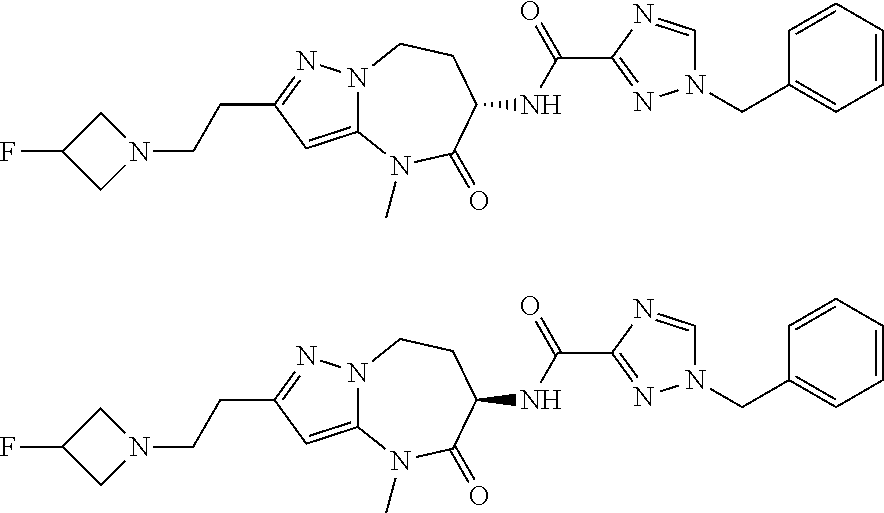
C(CC1=NN2C(=C1)N(C)C(=O)C(NC(C1=NN(CC3=CC=CC=C3)C=N1)=O)CC2)N1CC(F)C1.C(CC1=NN2C(=C1)N(C)C(=O)C(NC(C1=NN(CC3=CC=CC=C3)C=N1)=O)CC2)N1CC(F)C1
